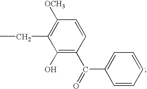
C1(O)=C(C(C2=CC=CC=C2)=O)C=CC([OCH3])=C1CC
